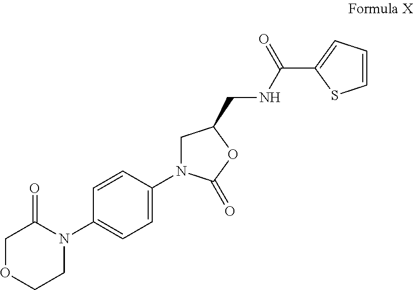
C1OCCN(C2=CC=C(N3CC(CNC(C4=CC=CS4)=O)OC3=O)C=C2)C1=O
